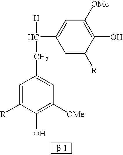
C1=C([R])C(O)=C([OMe])C=C1CC([H])C1=CC([OMe])=C(O)C([R])=C1
